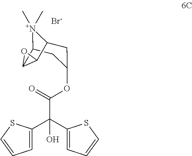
[N+]1(C)(C)C2CC(OC(C(C3=CC=CS3)(C3=CC=CS3)O)=O)CC1C1C2O1.[Br-]
